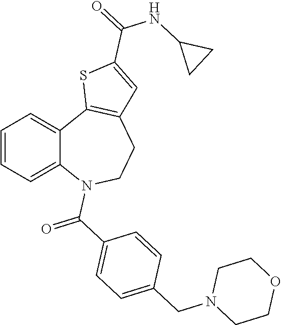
C1=CC=C2C(=C1)C1=C(CCN2C(=O)C2=CC=C(CN3CCOCC3)C=C2)C=C(C(=O)NC2CC2)S1
